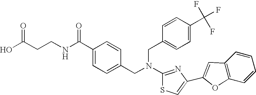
N(C1=NC(C2=CC3=C(O2)C=CC=C3)=CS1)(CC1=CC=C(C(NCCC(O)=O)=O)C=C1)CC1=CC=C(C(F)(F)F)C=C1
